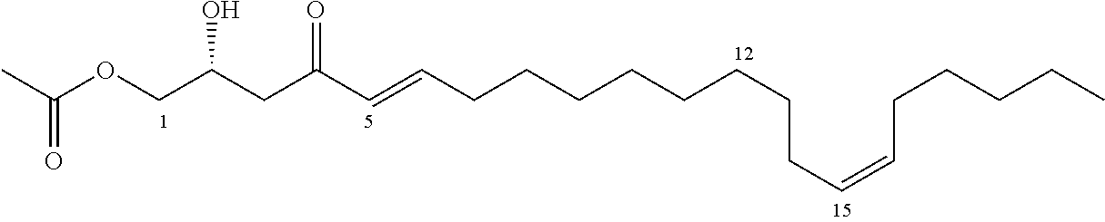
CC(=O)OCC(CC(=O)C=CCCCCCCCCC=CCCCCC)O
